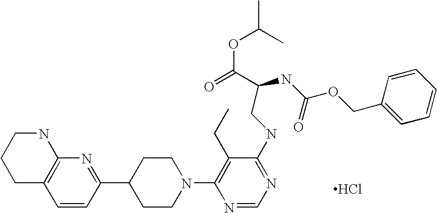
Cl.C1C2=C(NCC1)N=C(C1CCN(C3=C(CC)C(NCC(NC(OCC4=CC=CC=C4)=O)C(OC(C)C)=O)=NC=N3)CC1)C=C2
